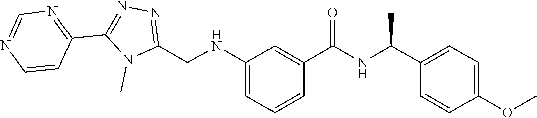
N1(C)C(CNC2=CC=CC(C(=O)NC(C3=CC=C(OC)C=C3)C)=C2)=NN=C1C1=NC=NC=C1
